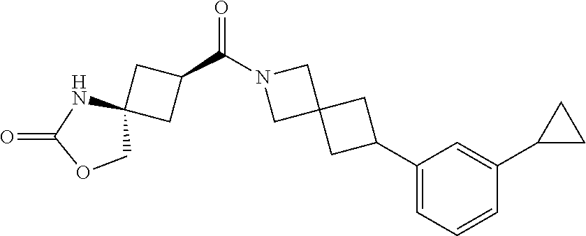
N1(C(C2CC3(C2)NC(=O)OC3)=O)CC2(C1)CC(C1=CC=CC(C3CC3)=C1)C2
